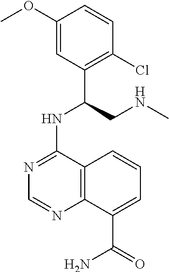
C1(OC)=CC(C(CNC)NC2=NC=NC3=C2C=CC=C3C(=O)N)=C(Cl)C=C1
